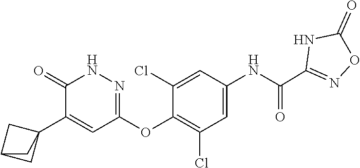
C1=C(NC(C2=NOC(=O)N2)=O)C=C(Cl)C(OC2=NNC(=O)C(C34CC(C3)C4)=C2)=C1Cl
